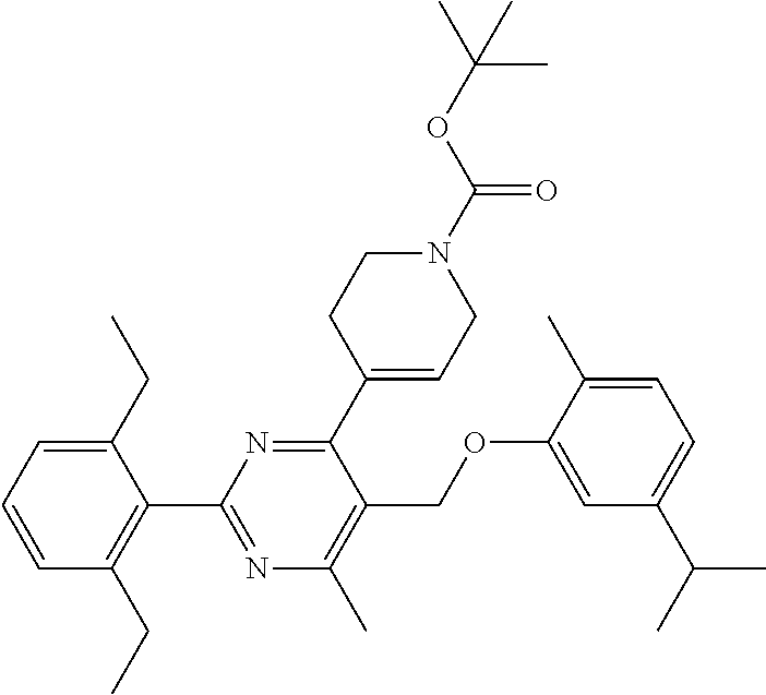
C1(CC)=CC=CC(CC)=C1C1=NC(C)=C(COC2=CC(C(C)C)=CC=C2C)C(C2=CCN(C(OC(C)(C)C)=O)CC2)=N1
